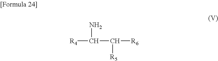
NC([R4])C([R6])[R5]
